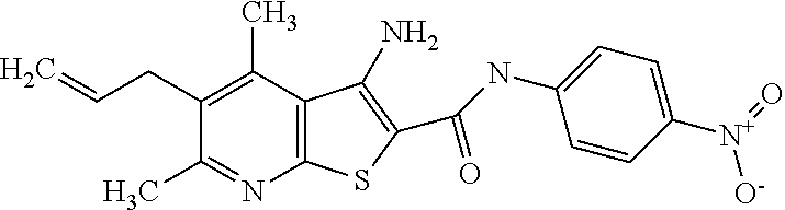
C12=C(C(C)=C(CC=C)C(C)=N1)C(N)=C(C(NC1=CC=C([N+](=O)[O-])C=C1)=O)S2
